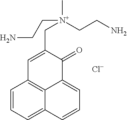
C1=CC=C2C3=C1C=C(C[N+](CCN)(C)CCN)C(=O)C3=CC=C2.[Cl-]
